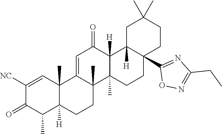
C1([NC])=CC2(C)C([H])(C(C)C1=O)CCC1(C)C2=CC(=O)C2([H])C1(C)CCC1(C3=NC(CC)=NO3)C2([H])CC(C)(C)CC1
